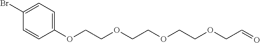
C1(Br)=CC=C(OCCOCCOCCOCC=O)C=C1
